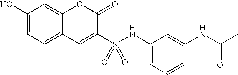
C1(O)=CC=C2C(=C1)OC(=O)C(S(NC1=CC=CC(NC(C)=O)=C1)(=O)=O)=C2
